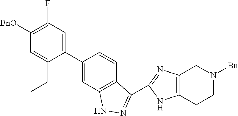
C1(C2=CC3=C(C=C2)C(C2=NC4=C(CCN([Bn])C4)N2)=NN3)=CC(F)=C([BnO])C=C1CC
